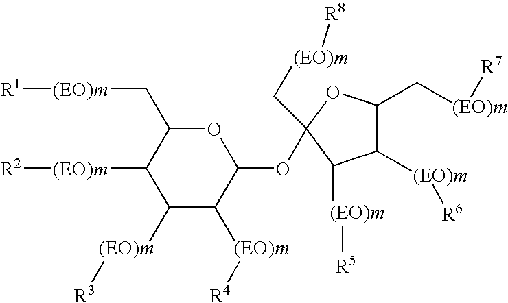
O(C1OC(C[(EO)m][R1])C([(EO)m][R2])C([(EO)m][R3])C1[(EO)m][R4])C1(C[(EO)m][R8])OC(C[(EO)m][R7])C([(EO)m][R6])C1[(EO)m][R5]
